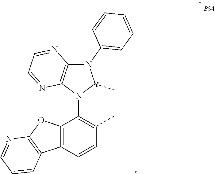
N1(C2=CC=CC=C2)C2=C(N(C3=C(C)C=CC4=C3OC3=C4C=CC=N3)C1C)N=CC=N2
